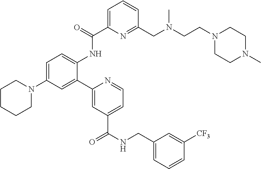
C1(C2=CC(N3CCCCC3)=CC=C2NC(C2=CC=CC(CN(CCN3CCN(C)CC3)C)=N2)=O)=CC(C(NCC2=CC=CC([CF3])=C2)=O)=CC=N1
